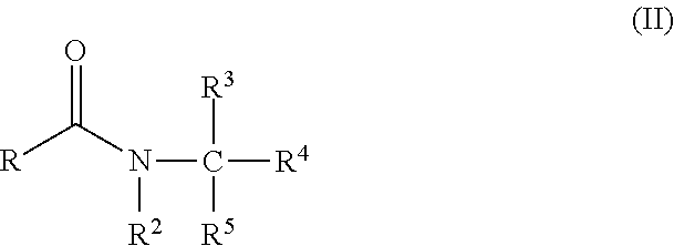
[R]C(N([R2])C([R3])([R4])[R5])=O
